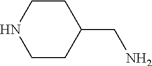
C1CC(CN)CCN1
